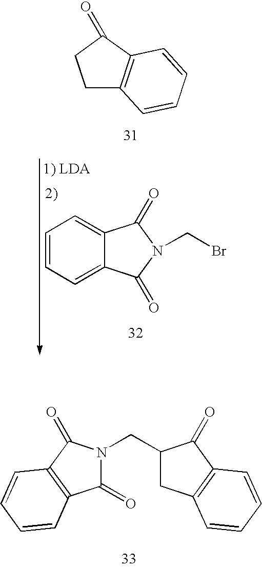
C1C2=C(C(=O)C1)C=CC=C2.C12=CC=CC=C1C(=O)N(CBr)C2=O.C1C2=C(C(=O)C1CN1C(=O)C3=C(C1=O)C=CC=C3)C=CC=C2
